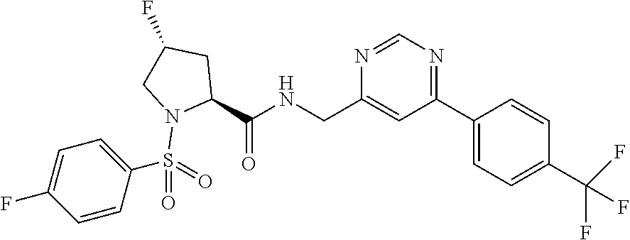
C1(C2=NC=NC(CNC(C3CC(F)CN3S(=O)(C3=CC=C(F)C=C3)=O)=O)=C2)=CC=C(C(F)(F)F)C=C1
